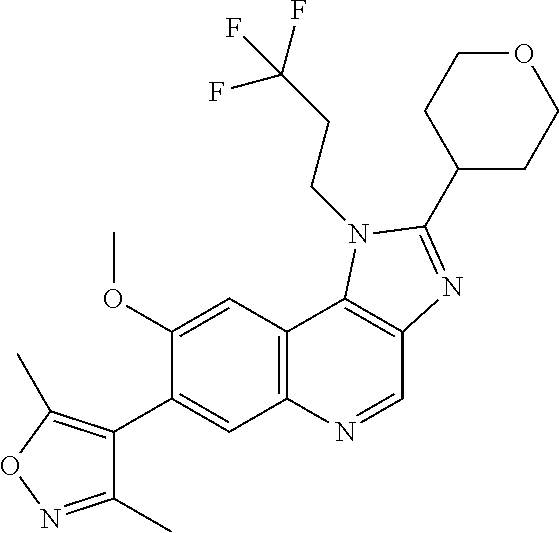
C1(OC)=CC2=C(C=C1C1=C(C)ON=C1C)N=CC1=C2N(CCC(F)(F)F)C(C2CCOCC2)=N1
